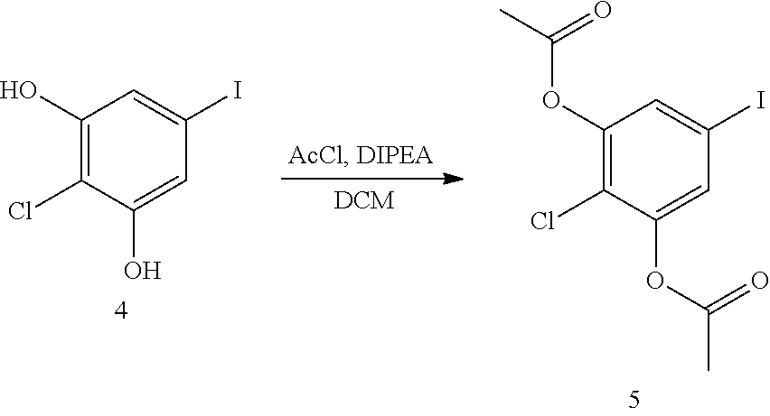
C1(O)=C(Cl)C(O)=CC(I)=C1.C1(OC(C)=O)=C(Cl)C(OC(C)=O)=CC(I)=C1
